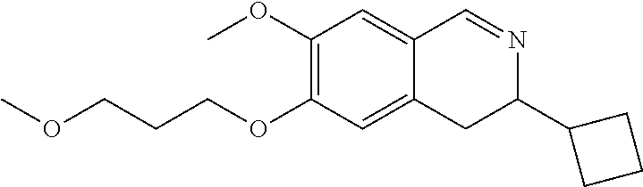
C1(OC)=C(OCCCOC)C=C2C(=C1)C=NC(C1CCC1)C2
